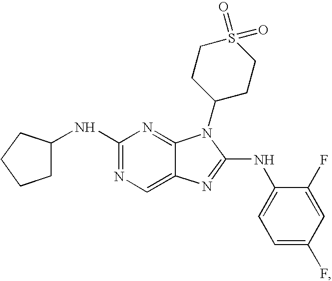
N(C1=NC=C2C(=N1)N(C1CCS(=O)(=O)CC1)C(NC1=CC=C(F)C=C1F)=N2)C1CCCC1
